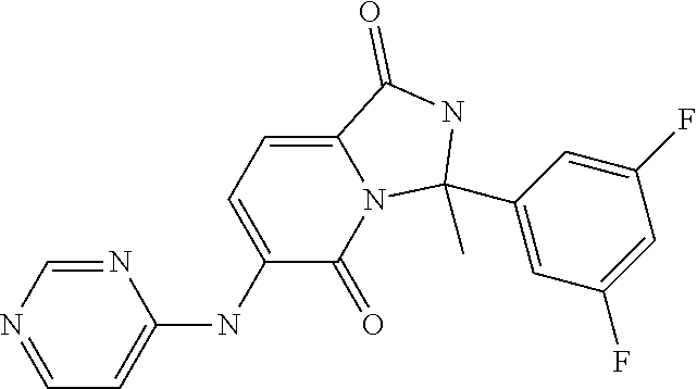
N1=CN=CC=C1NC1=CC=C2N(C1=O)C(C)(C1=CC(F)=CC(F)=C1)NC2=O
